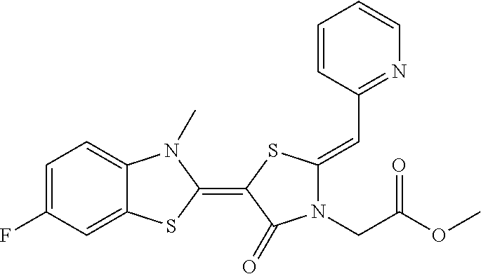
C1=C(F)C=C2C(=C1)N(C)C(=C1SC(=CC3=NC=CC=C3)N(CC(OC)=O)C1=O)S2
